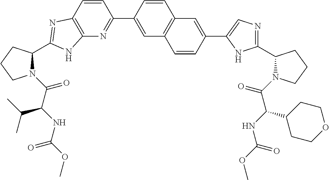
C12=C(N=C(C3=CC4=C(C=C3)C=C(C3=CN=C(C5N(C(=O)C(C6CCOCC6)NC(=O)OC)CCC5)N3)C=C4)C=C1)NC(C1N(C(=O)C(NC(=O)OC)C(C)C)CCC1)=N2
